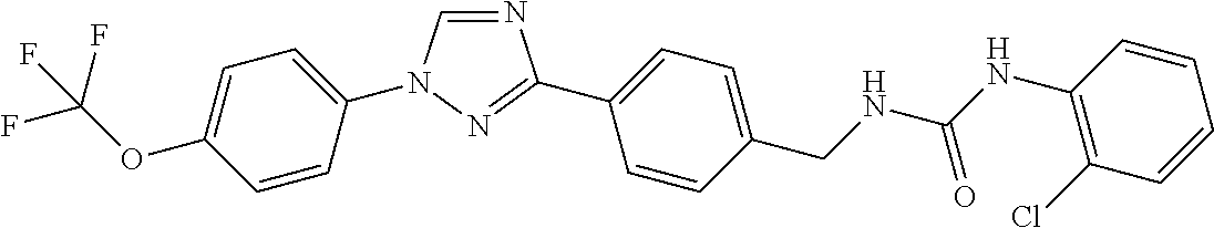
C1=C(N2C=NC(C3=CC=C(CNC(NC4=C(Cl)C=CC=C4)=O)C=C3)=N2)C=CC(OC(F)(F)F)=C1
